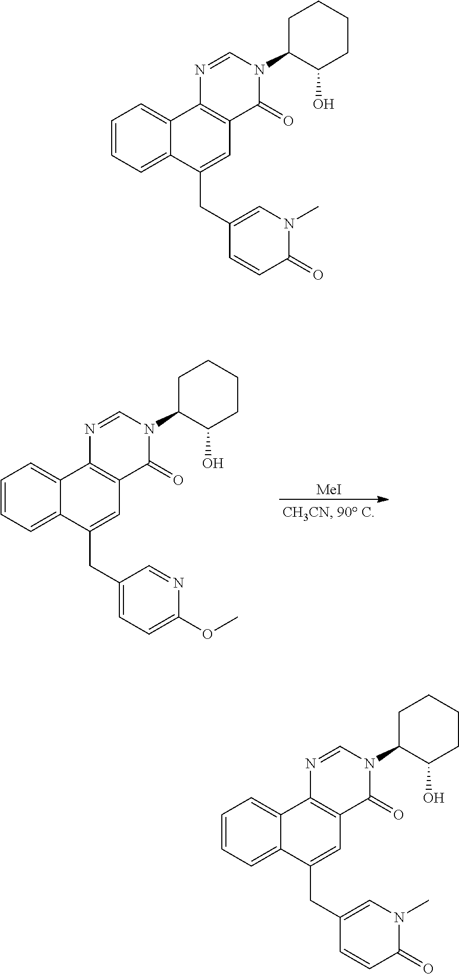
[MeI].C1=CC=C2C(=C1)C1=C(C=C2CC2=CC=C(OC)N=C2)C(=O)N(C2C(O)CCCC2)C=N1.C1=CC=C2C(=C1)C1=C(C=C2CC2=CN(C)C(=O)C=C2)C(=O)N(C2C(O)CCCC2)C=N1.C1=CC=C2C(=C1)C1=C(C=C2CC2=CN(C)C(=O)C=C2)C(=O)N(C2C(O)CCCC2)C=N1
